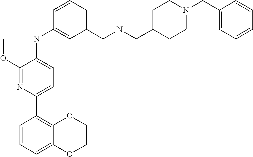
C1(C2=CC=C(NC3=CC(CNCC4CCN(CC5=CC=CC=C5)CC4)=CC=C3)C(OC)=N2)=C2OCCOC2=CC=C1
